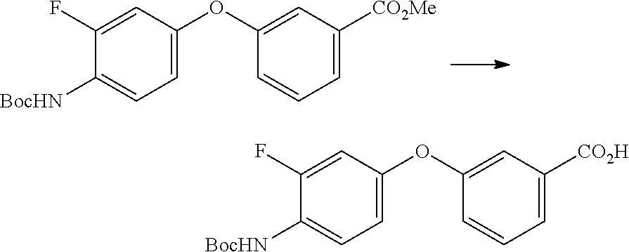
C1=C(OC2=CC([CO2Me])=CC=C2)C=C(F)C([BocHN])=C1.C1=C(OC2=CC([CO2H])=CC=C2)C=C(F)C([BocHN])=C1
